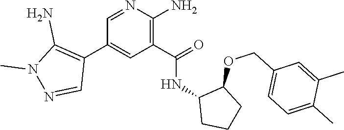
C1=NC(N)=C(C(=O)NC2CCCC2OCC2=CC=C(C)C(C)=C2)C=C1C1=C(N)N(C)N=C1
